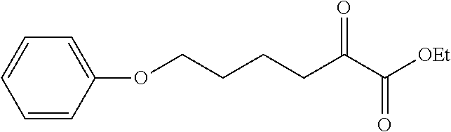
C1=CC(OCCCCC(=O)C(=O)[OEt])=CC=C1
